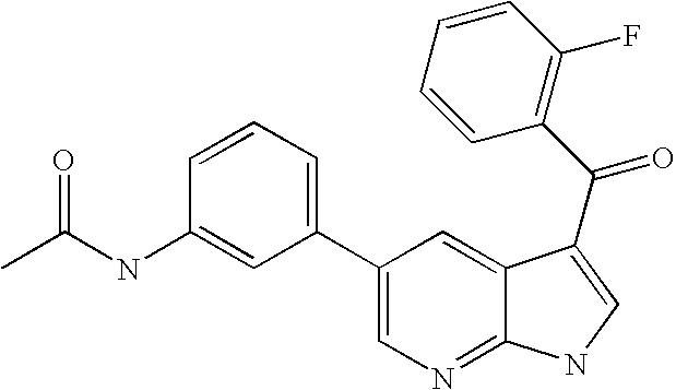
C1(C2=CC=CC(NC(C)=O)=C2)=CN=C2C(=C1)C(C(=O)C1=C(F)C=CC=C1)=CN2
